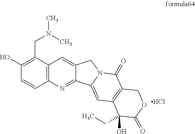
Cl.C1=CC2=C(C=C3C(=N2)C2=CC4=C(C(=O)N2C3)COC(=O)C4(CC)O)C(CN(C)C)=C1O
